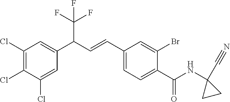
C1(Cl)=C(Cl)C(Cl)=CC(C(C=CC2=CC=C(C(NC3(C#N)CC3)=O)C(Br)=C2)C(F)(F)F)=C1
